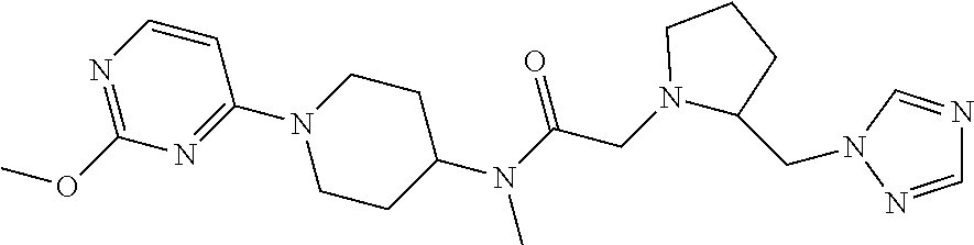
C1=NN(CC2N(CC(N(C3CCN(C4=NC(OC)=NC=C4)CC3)C)=O)CCC2)C=N1
